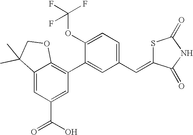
C1(C2=C3C(=CC(C(O)=O)=C2)C(C)(C)CO3)=CC(C=C2SC(=O)NC2=O)=CC=C1OC(F)(F)F
